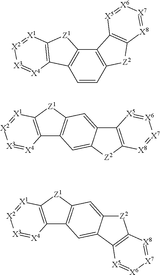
C1=CC2=C(C3=C1C1=C([Z1]3)[X1]=[X2][X3]=[X4]1)C1=C([Z2]2)[X8]=[X7][X6]=[X5]1.C12=C([Z1]C3=C1C=C1C(=C3)C3=C([Z2]1)[X8]=[X7][X6]=[X5]3)[X1]=[X2][X3]=[X4]2.C12=C([Z1]C3=C1C=C1C(=C3)[Z2]C3=C1[X5]=[X6][X7]=[X8]3)[X1]=[X2][X3]=[X4]2
